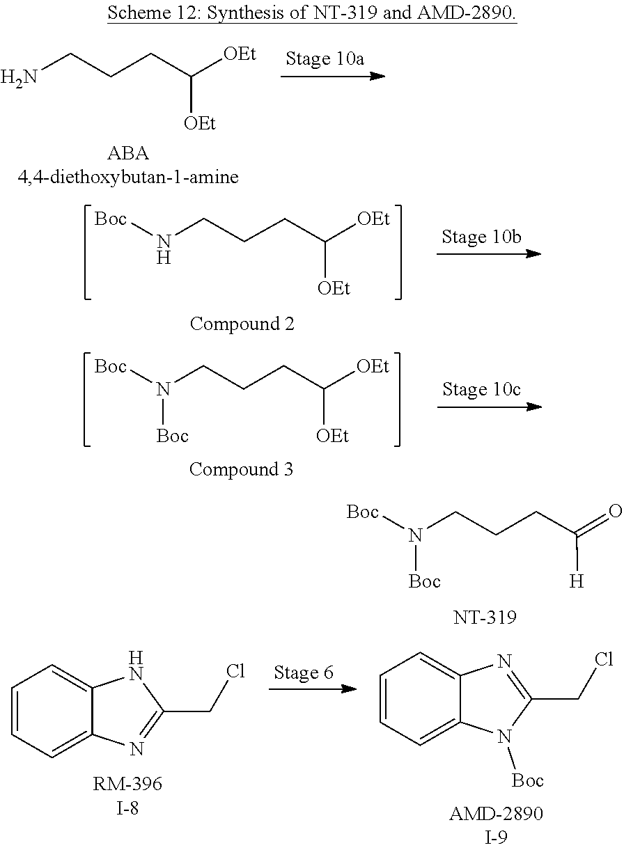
N(CCCC(=O)[H])([Boc])[Boc].C(CC([OEt])[OEt])CN.N(CCCC([OEt])[OEt])[Boc].N(CCCC([OEt])[OEt])([Boc])[Boc].C1(CCl)=NC2=CC=CC=C2N1.N1=C(CCl)N([Boc])C2=CC=CC=C12
